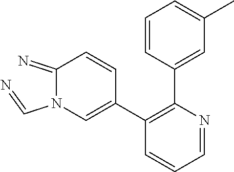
C1(=N)N(C=N)C=C(C2=C(C3=CC(C)=CC=C3)N=CC=C2)C=C1
